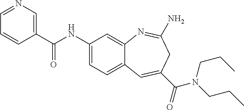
N1=CC=CC(C(NC2=CC=C3C(=C2)N=C(N)CC(C(=O)N(CCC)CCC)=C3)=O)=C1
